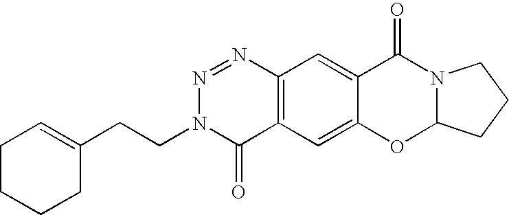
C12=C(C=C3C(=C1)C(=O)N1C(O3)CCC1)C(=O)N(CCC1=CCCCC1)N=N2
